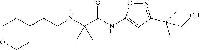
C(NCCC1CCOCC1)(C(=O)NC1=CC(C(CO)(C)C)=NO1)(C)C
